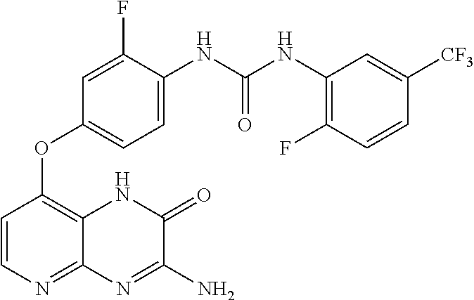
C1=CN=C2C(=C1OC1=CC=C(NC(NC3=C(F)C=CC([CF3])=C3)=O)C(F)=C1)NC(=O)C(N)=N2
